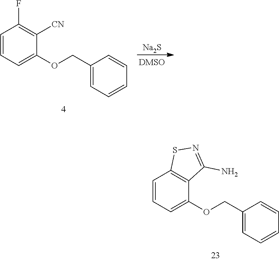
C1=CC=C(OCC2=CC=CC=C2)C([CN])=C1F.[Na2S].C1=CC=C(OCC2=CC=CC=C2)C2=C1SN=C2N
